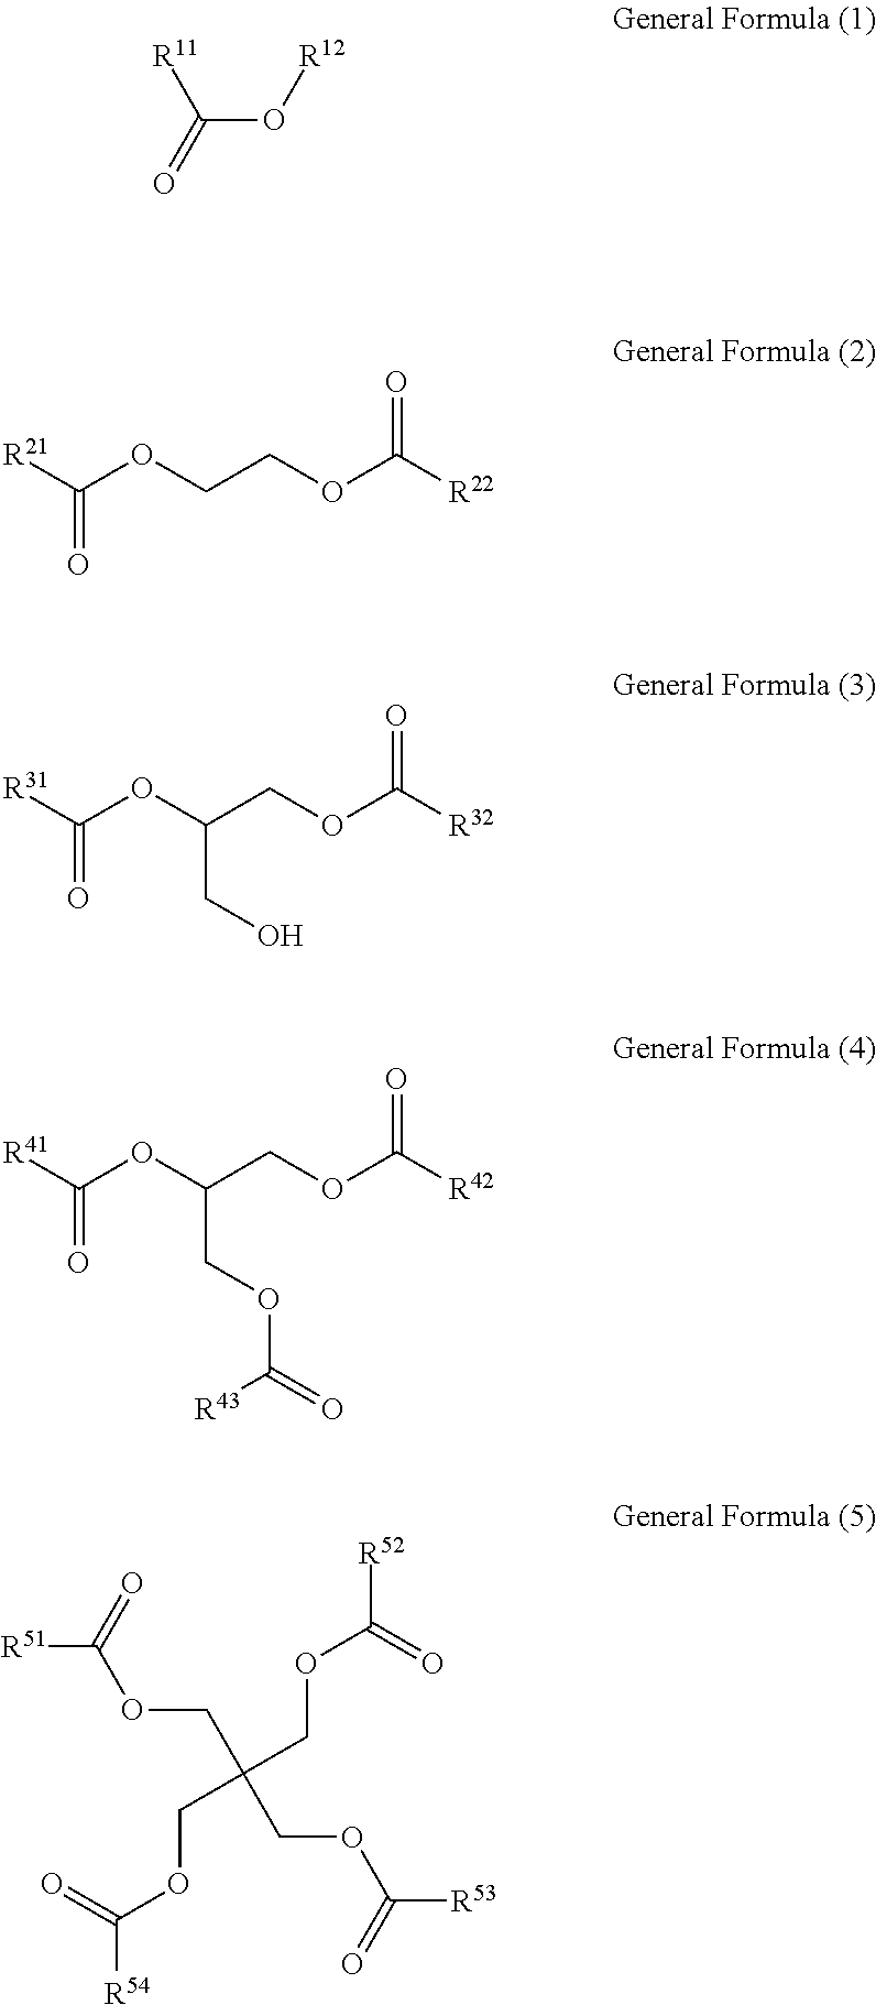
C(O[R12])(=O)[R11].[R21]C(OCCOC([R22])=O)=O.[R31]C(OC(COC([R32])=O)CO)=O.[R41]C(OC(COC([R42])=O)COC(=O)[R43])=O.[R51]C(=O)OCC(COC([R53])=O)(COC([R52])=O)COC([R54])=O
